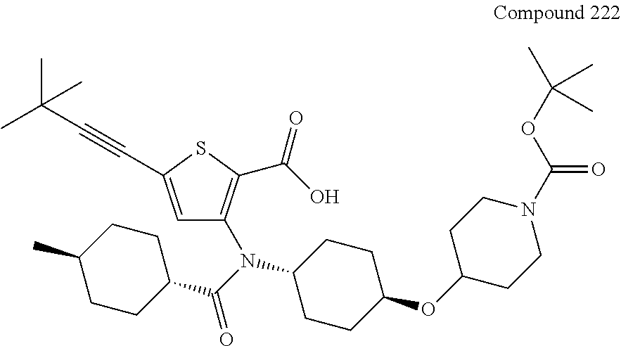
C1CC(OC2CCN(C(OC(C)(C)C)=O)CC2)CCC1N(C(C1CCC(C)CC1)=O)C1=C(C(O)=O)SC(C#CC(C)(C)C)=C1
